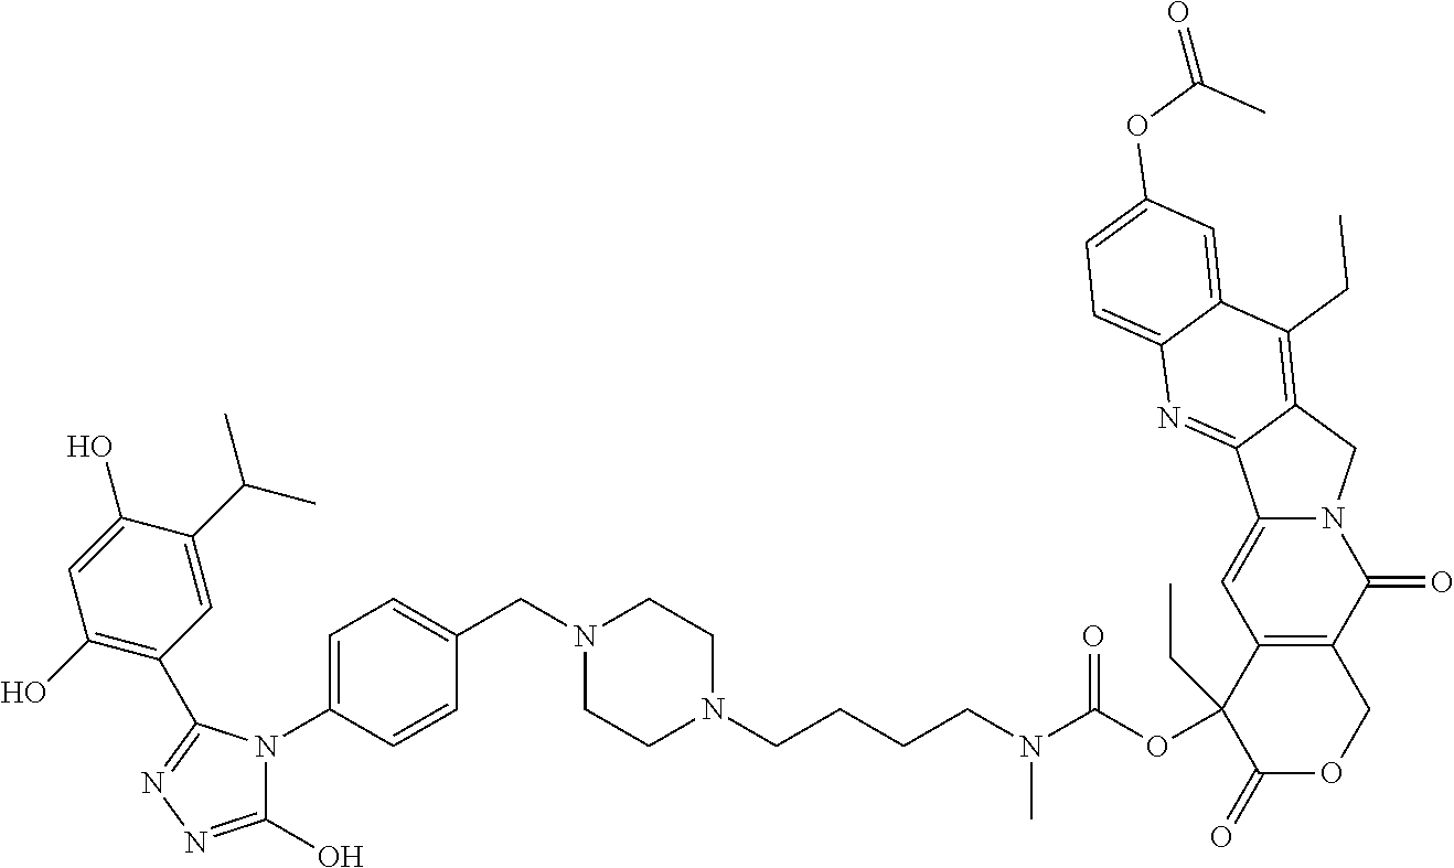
C1(O)=NN=C(C2=C(O)C=C(O)C(C(C)C)=C2)N1C1=CC=C(CN2CCN(CCCCN(C(OC3(CC)C(=O)OCC4=C3C=C3N(C4=O)CC4=C(CC)C5=CC(OC(C)=O)=CC=C5N=C34)=O)C)CC2)C=C1
